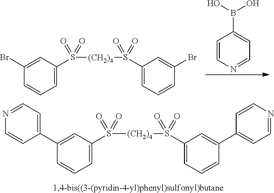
C1(Br)=CC(S([(CH2)4]S(C2=CC=CC(Br)=C2)(=O)=O)(=O)=O)=CC=C1.C1=CN=CC=C1B(O)O.C1(C2=CC=NC=C2)=CC(S([(CH2)4]S(C2=CC=CC(C3=CC=NC=C3)=C2)(=O)=O)(=O)=O)=CC=C1
